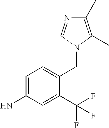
C1(N)=CC=C(CN2C(C)=C(C)N=C2)C(C(F)(F)F)=C1
